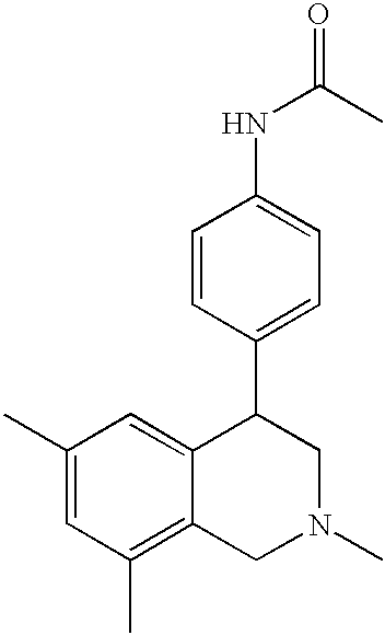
C1(C)=CC(C)=C2C(=C1)C(C1=CC=C(NC(=O)C)C=C1)CN(C)C2
